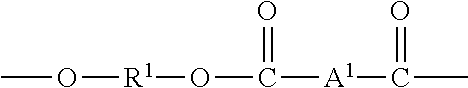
CO[R1]OC(=O)[A1]C(=O)C
